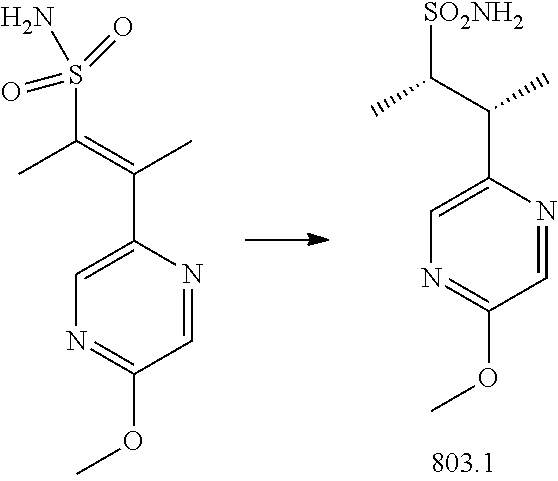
N1=C(OC)C=NC(C(C([SO2NH2])C)C)=C1.N1=C(OC)C=NC(C(=C(S(N)(=O)=O)C)C)=C1
